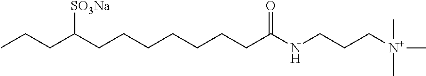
C(CCCCCCC(NCCC[N+](C)(C)C)=O)C(CCC)[SO3Na]
